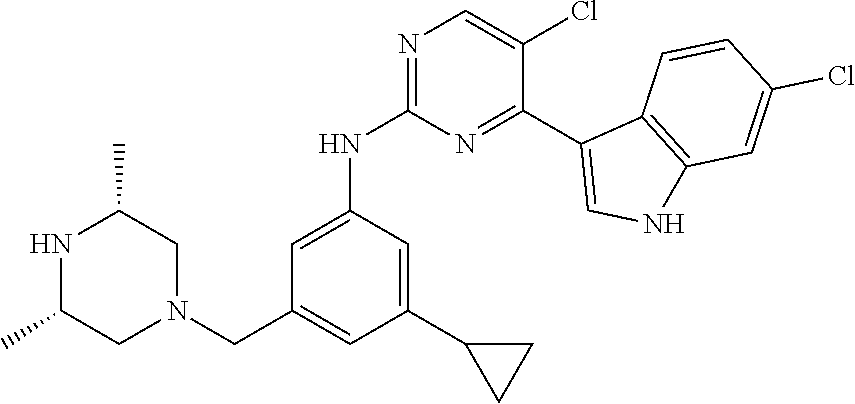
N1C(C)CN(CC2=CC(C3CC3)=CC(NC3=NC=C(Cl)C(C4=CNC5=C4C=CC(Cl)=C5)=N3)=C2)CC1C
